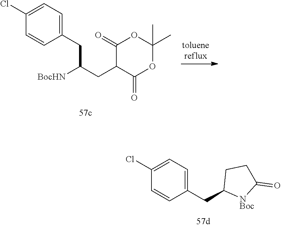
C1(CC2[NBoc]C(=O)CC2)=CC=C(Cl)C=C1.C1(CC(CC2C(=O)OC(C)(C)OC2=O)[BocHN])=CC=C(Cl)C=C1
